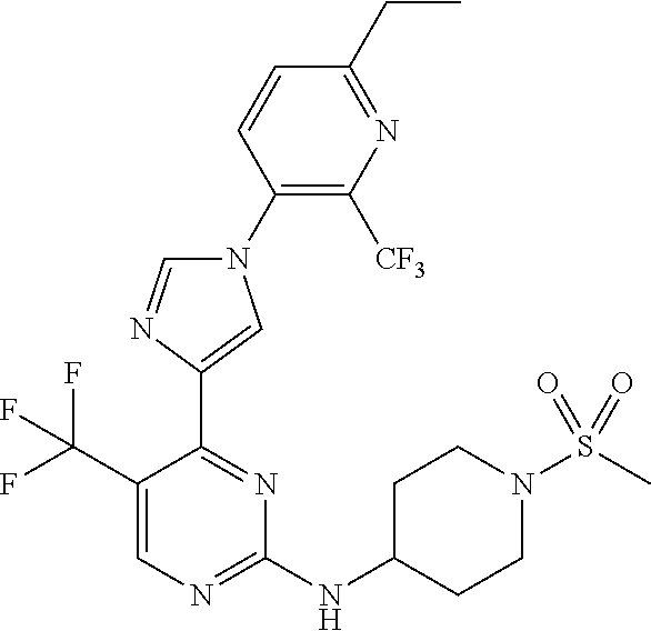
C1(N2C=NC(C3=NC(NC4CCN(S(=O)(=O)C)CC4)=NC=C3C(F)(F)F)=C2)=C([CF3])N=C(CC)C=C1
